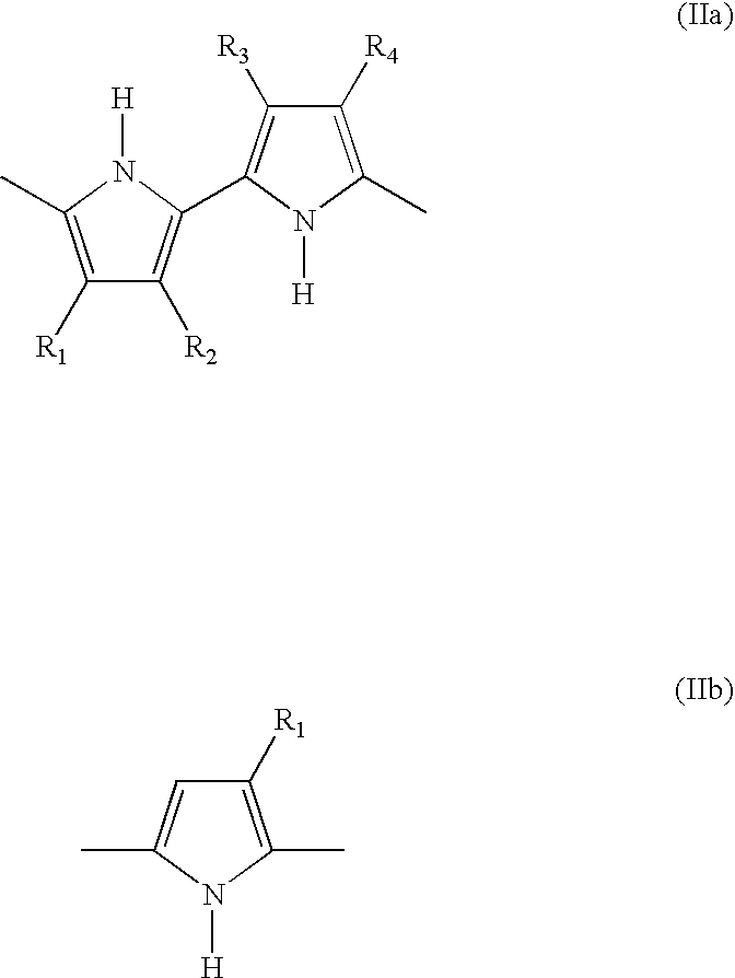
C1([R1])=C(C)N([H])C(C2=C([R3])C([R4])=C(C)N2[H])=C1[R2].C1([R1])=C(C)N([H])C(C)=C1
